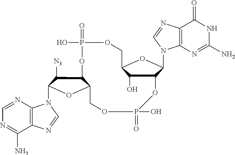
C12=C(N=CN=C1N)N(C1C([N3])C3C(O1)COP(=O)(O)OC1C(O)C(COP(=O)(O)O3)OC1N1C3=C(N=C1)C(=O)NC(N)=N3)C=N2
